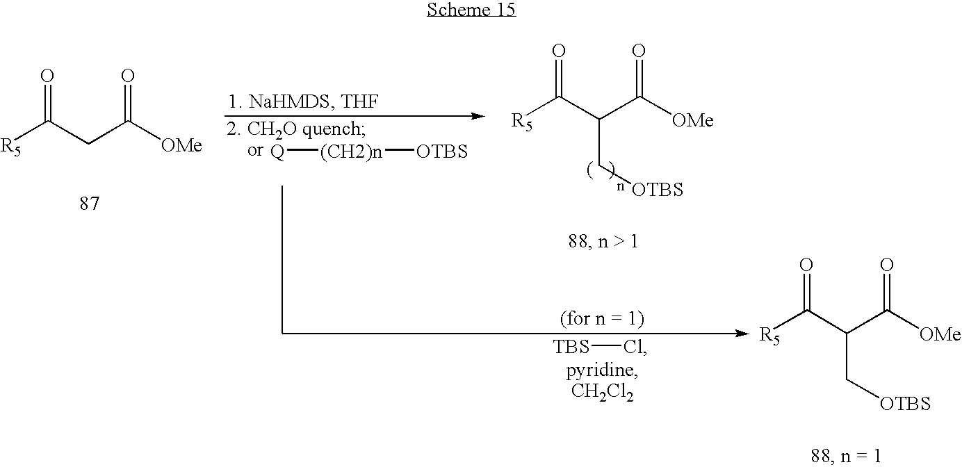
[R5]C(CC([OMe])=O)=O.[R5]C(C(C([OMe])=O)C[OTBS])=O.[Q][(CH2)n][OTBS].[R5]C(C(C([OMe])=O)C[OTBS])=O.[TBS]Cl
